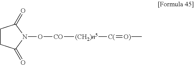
C1CC(=O)N(O[CO][(CH2)n5][C(]=[O)]C)C1=O
